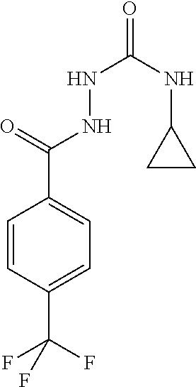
C1=CC(C(F)(F)F)=CC=C1C(=O)NNC(=O)NC1CC1
